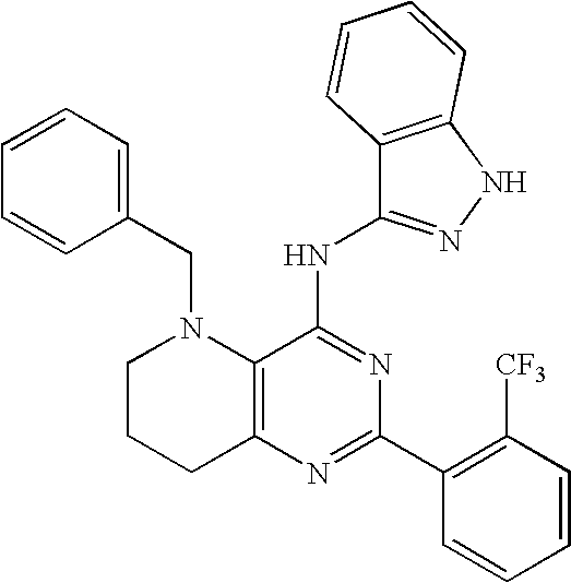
C12=C(N=C(C3=C([CF3])C=CC=C3)N=C1NC1=NNC3=C1C=CC=C3)CCCN2CC1=CC=CC=C1
